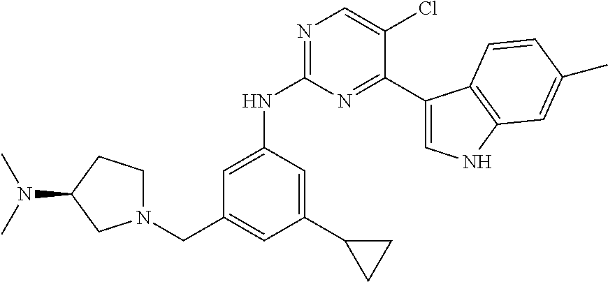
C1(C2CC2)=CC(NC2=NC=C(Cl)C(C3=CNC4=C3C=CC(C)=C4)=N2)=CC(CN2CCC(N(C)C)C2)=C1
